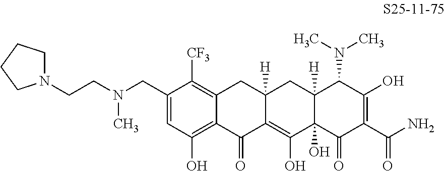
C(N(C)CC1=CC(O)=C2C(=C1[CF3])CC1([H])C(=C(O)C3(O)C([H])(C1)C(N(C)C)C(O)=C(C(N)=O)C3=O)C2=O)CN1CCCC1
